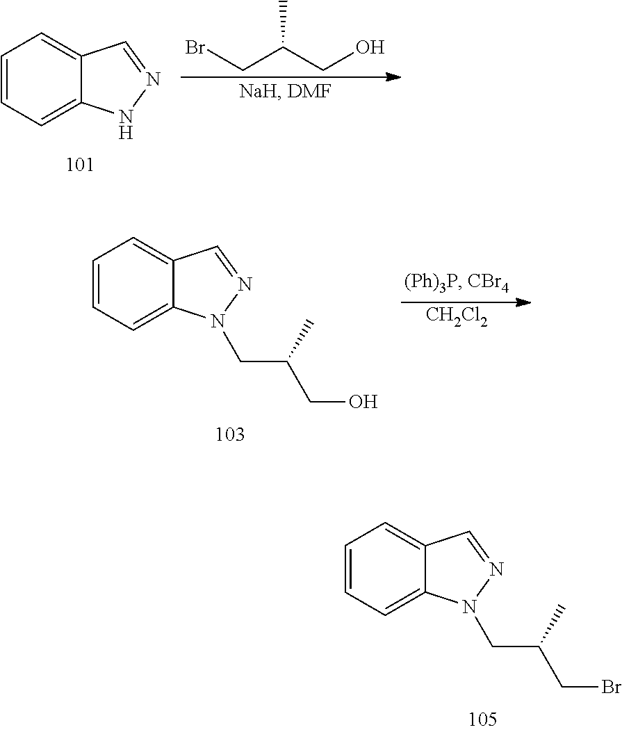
C1=CC=C2C(=C1)C=NN2CC(CBr)C.C1=CC=C2C(=C1)C=NN2.BrCC(CO)C.C1=CC=C2C(=C1)C=NN2CC(CO)C.[CH2Cl2]
